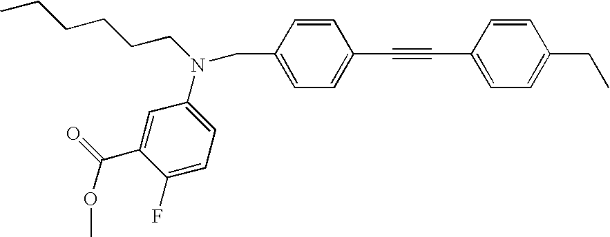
CCCCCCN(CC1=CC=C(C#CC2=CC=C(CC)C=C2)C=C1)C1=CC=C(F)C(C(OC)=O)=C1
